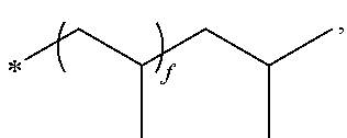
C(C(CC(C)C)C)C
